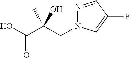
C(C(C(O)=O)(O)C)N1N=CC(F)=C1
